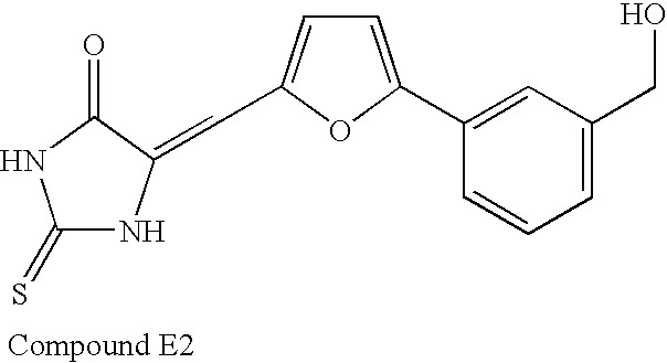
C1=C(C2=CC(CO)=CC=C2)OC(C=C2NC(=S)NC2=O)=C1
